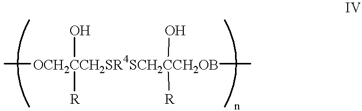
[OCH2CCH2SR4SCH2CCH2OB](O)(O)([R])([R])(C)C
